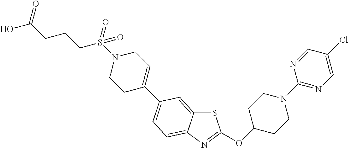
S1C2=CC(C3=CCN(S(CCCC(O)=O)(=O)=O)CC3)=CC=C2N=C1OC1CCN(C2=NC=C(Cl)C=N2)CC1
